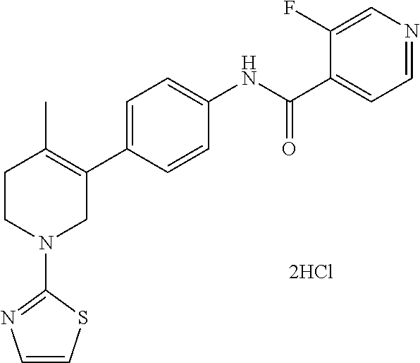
C1=C(C2=C(C)CCN(C3=NC=CS3)C2)C=CC(NC(C2=CC=NC=C2F)=O)=C1
